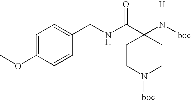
C1=C(OC)C=CC(CNC(C2(N([boc])[H])CCN([boc])CC2)=O)=C1
